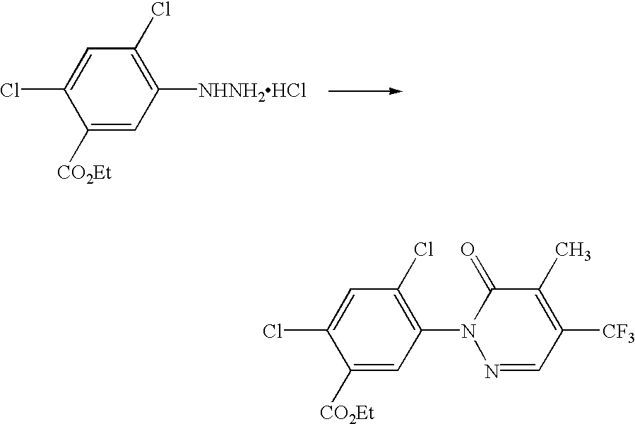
C1([CO2Et])=CC(N2N=CC([CF3])=C(C)C2=O)=C(Cl)C=C1Cl.C1([CO2Et])=CC([NHNH2HCl])=C(Cl)C=C1Cl
